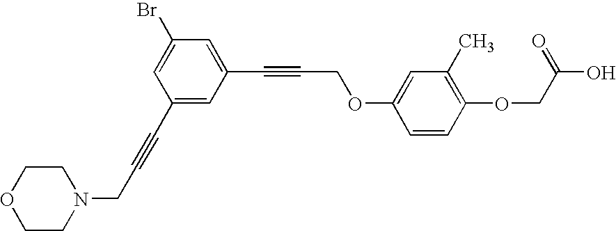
BrC1=CC(C#CCN2CCOCC2)=CC(C#CCOC2=CC(C)=C(OCC(O)=O)C=C2)=C1
